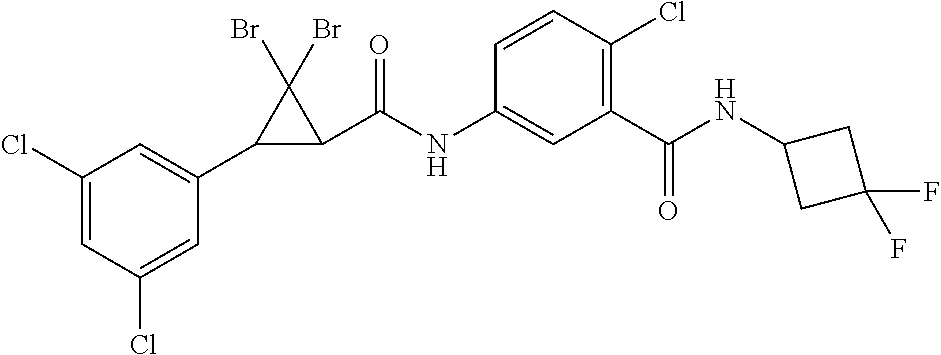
C1(Cl)=CC(Cl)=CC(C2C(C(NC3=CC(C(=O)NC4CC(F)(F)C4)=C(Cl)C=C3)=O)C2(Br)Br)=C1
